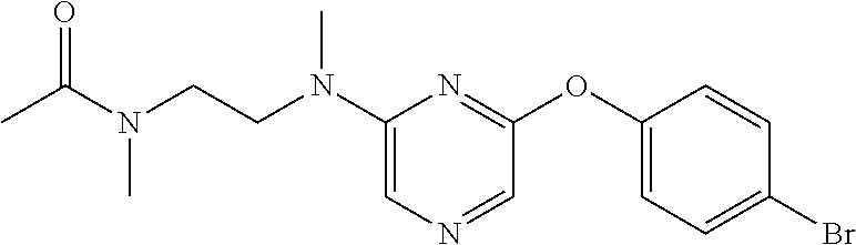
C1=NC=C(N(CCN(C(C)=O)C)C)N=C1OC1=CC=C(Br)C=C1
